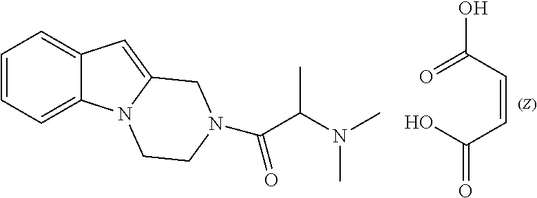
C1=CC=C2C(=C1)C=C1N2CCN(C(C(N(C)C)C)=O)C1.O=C(C=CC(O)=O)O
